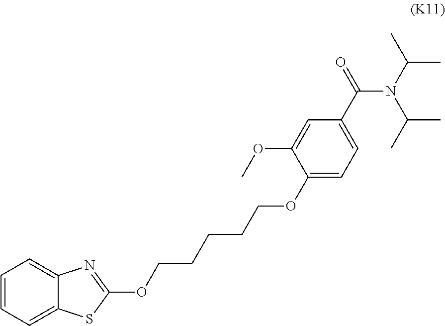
C1=CC=C2C(=C1)N=C(OCCCCCOC1=CC=C(C(N(C(C)C)C(C)C)=O)C=C1OC)S2
